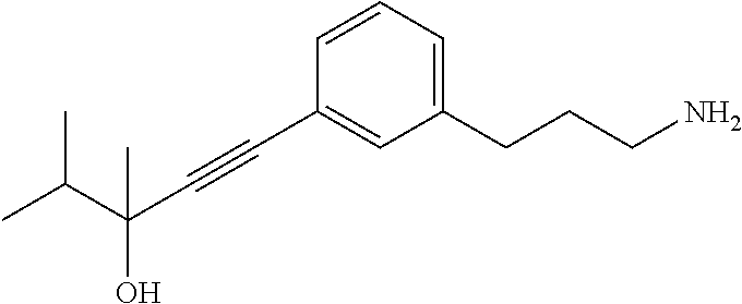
C1(CCCN)=CC=CC(C#CC(O)(C(C)C)C)=C1
